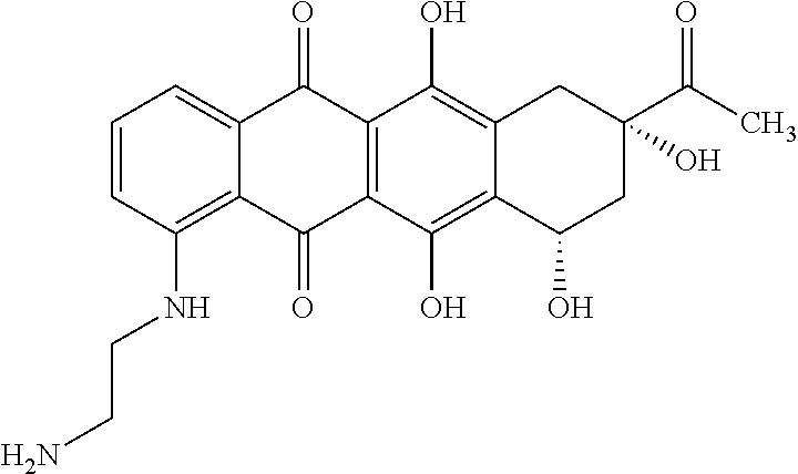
C1=CC(NCCN)=C2C(=C1)C(=O)C1=C(C2=O)C(O)=C2C(=C1O)CC(O)(C(C)=O)CC2O
